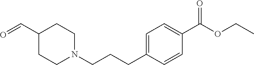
C1CN(CCCC2=CC=C(C(OCC)=O)C=C2)CCC1C=O
